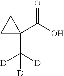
OC(C1(C([D])([D])[D])CC1)=O
